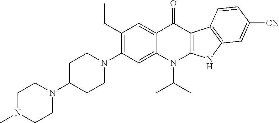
N1(C2=C(CC)C=C3C(=C2)N(C(C)C)C2=C(C3=O)C3=C(N2)C=C([CN])C=C3)CCC(N2CCN(C)CC2)CC1
